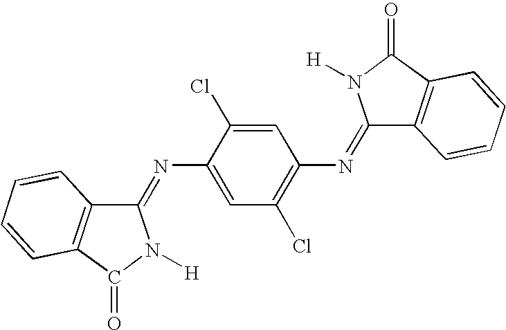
C1(=NC2=CC(Cl)=C(N=C3C4=C(C(=O)N3[H])C=CC=C4)C=C2Cl)C2=C(C(=O)N1[H])C=CC=C2
